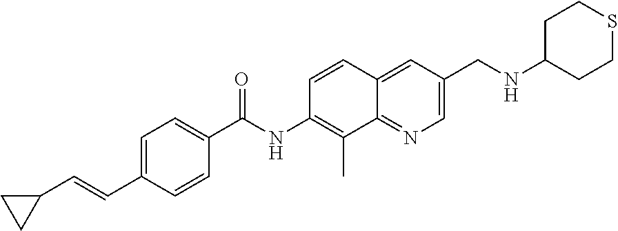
C1(C=CC2=CC=C(C(NC3=C(C)C4=NC=C(CNC5CCSCC5)C=C4C=C3)=O)C=C2)CC1
